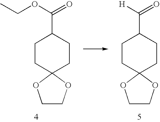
CCOC(=O)C1CCC2(CC1)OCCO2.[H]C(=O)C1CCC2(CC1)OCCO2
